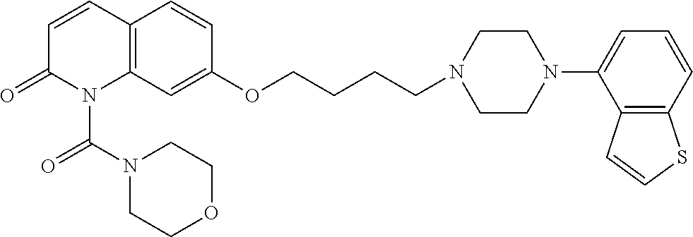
C1=CC2=C(N(C(N3CCOCC3)=O)C1=O)C=C(OCCCCN1CCN(C3=CC=CC4=C3C=CS4)CC1)C=C2
